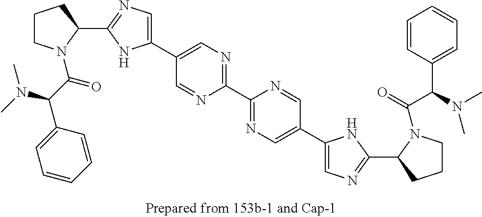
C1(C2=CN=C(C3=NC=C(C4=CN=C(C5CCCN5C(=O)C(C5=CC=CC=C5)N(C)C)N4)C=N3)N=C2)=CN=C(C2CCCN2C(C(C2=CC=CC=C2)N(C)C)=O)N1
